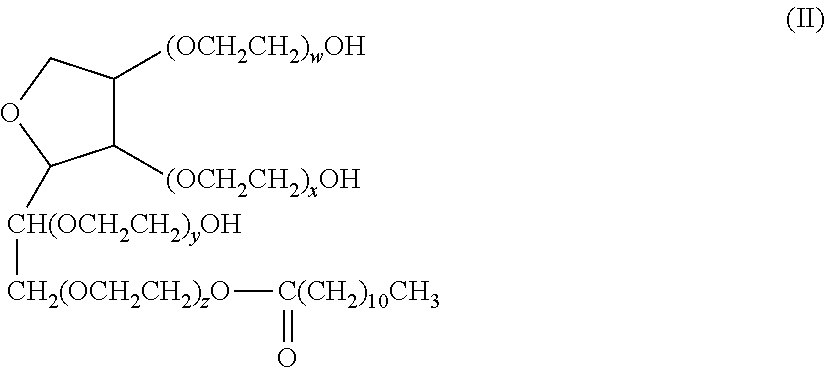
C1([(OCH2CH2)xOH])C([(OCH2CH2)wOH])COC1[CH(OCH2CH2)yOH][CH2(OCH2CH2)zO][C(CH2)10CH3]=O
